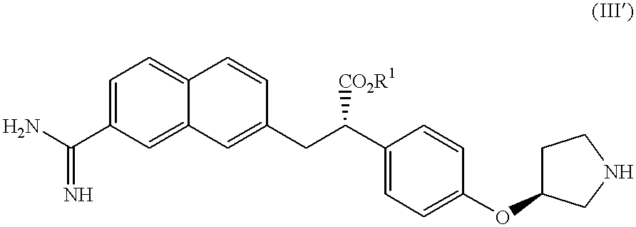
NC(C1=CC=C2C(=C1)C=C(CC(C1=CC=C(OC3CCNC3)C=C1)[CO2R1])C=C2)=N
